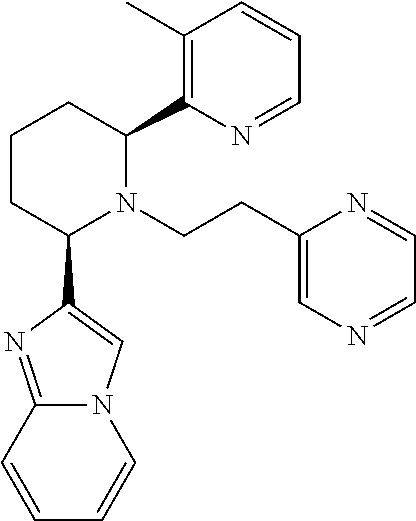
C1CC(C2=CN3C(=N2)C=CC=C3)N(CCC2=CN=CC=N2)C(C2=C(C)C=CC=N2)C1
